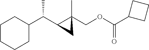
C1(C(C2C(C)(COC(C3CCC3)=O)C2)C)CCCCC1
